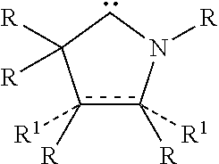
c1([R])([R1])c([R])([R1])N([R])CC1([R])[R]
